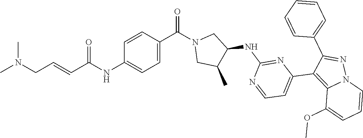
CN(CC=CC(NC1=CC=C(C(=O)N2CC(C)C(NC3=NC(C4=C5N(N=C4C4=CC=CC=C4)C=CC=C5OC)=CC=N3)C2)C=C1)=O)C
